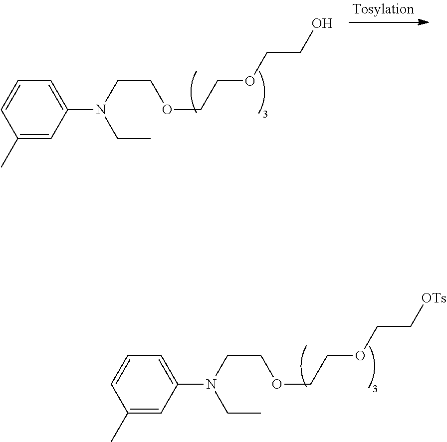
C1(C)=CC(N(CC)CCOCCOCC[OTs])=CC=C1.C1(C)=CC(N(CC)CCOCCOCCO)=CC=C1
